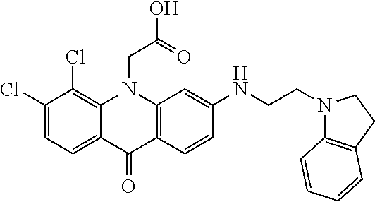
C12=CC=C(Cl)C(Cl)=C1N(CC(=O)O)C1=C(C2=O)C=CC(NCCN2C3=C(CC2)C=CC=C3)=C1
